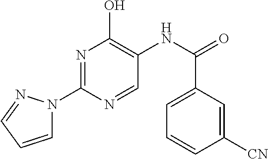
N1=C(N2C=CC=N2)N=CC(NC(=O)C2=CC=CC([CN])=C2)=C1O
